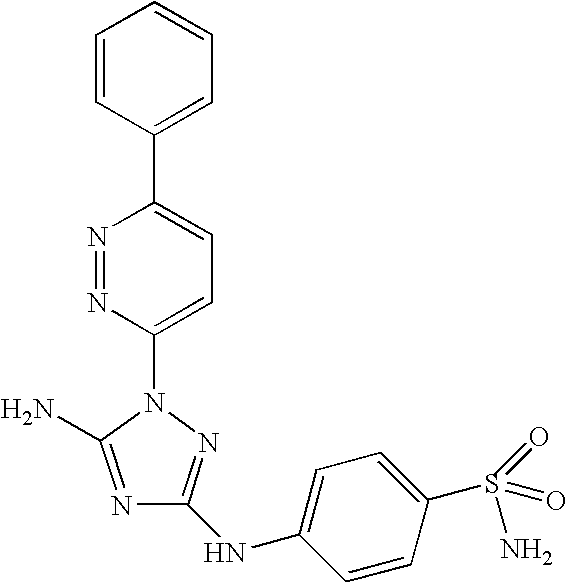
C1(NC2=CC=C(S(=O)(=O)N)C=C2)=NN(C2=CC=C(C3=CC=CC=C3)N=N2)C(N)=N1
